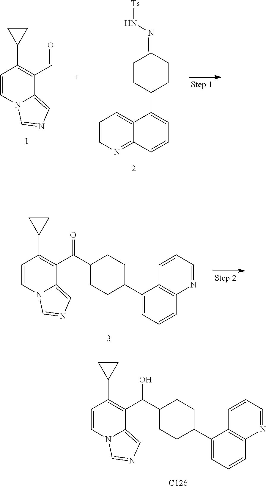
C1=CN2C(=CN=C2)C(C=O)=C1C1CC1.C1=CN=C2C(=C1)C(C1CCC(=NN[Ts])CC1)=CC=C2.C1=CN2C(=CN=C2)C(C(=O)C2CCC(C3=CC=CC4=C3C=CC=N4)CC2)=C1C1CC1.C1=CN2C(=CN=C2)C(C(O)C2CCC(C3=CC=CC4=C3C=CC=N4)CC2)=C1C1CC1.[C126]
